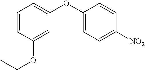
C1=C(OC2=CC=CC(OCC)=C2)C=CC([NO2])=C1
